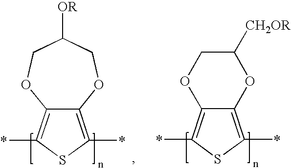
C12=C(*)SC(*)=C1OCC([OR])CO2.C12=C(*)SC(*)=C1OCC([CH2OR])O2
